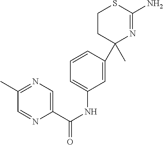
C1=CC(C2(C)N=C(N)SCC2)=CC(NC(=O)C2=CN=C(C)C=N2)=C1
